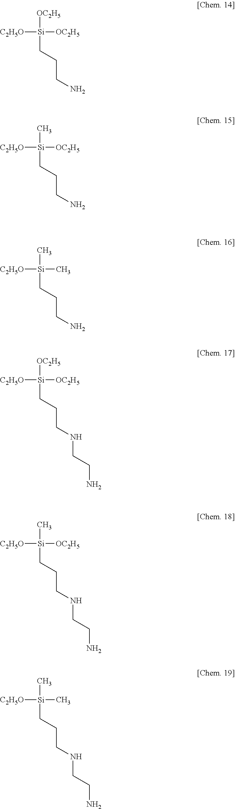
[C2H5O][Si]([OC2H5])([OC2H5])CCCN.[C2H5O][Si]([OC2H5])([OC2H5])CCCNCCN.[C2H5O][Si]([OC2H5])(C)CCCN.[C2H5O][Si](C)(C)CCCN.[C2H5O][Si]([OC2H5])(C)CCCNCCN.[C2H5O][Si](C)(C)CCCNCCN
